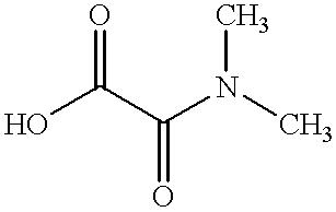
O=C(O)C(N(C)C)=O
